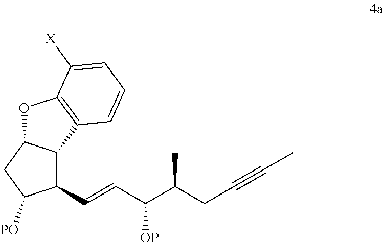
C12C(C=CC(C(CC#CC)C)[OP])C([PO])CC1OC1=C2C=CC=C1[X]
